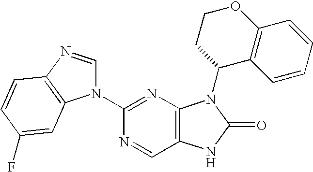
C12=C(N=C(N3C=NC4=C3C=C(F)C=C4)N=C1)N(C1C3=C(OCC1)C=CC=C3)C(=O)N2
